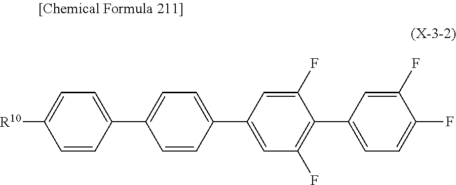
[R10]C1=CC=C(C2=CC=C(C3=CC(F)=C(C4=CC=C(F)C(F)=C4)C(F)=C3)C=C2)C=C1
